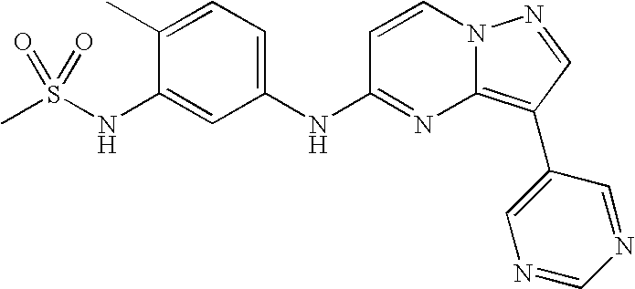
C1(C)=CC=C(NC2=NC3=C(C4=CN=CN=C4)C=NN3C=C2)C=C1NS(C)(=O)=O
